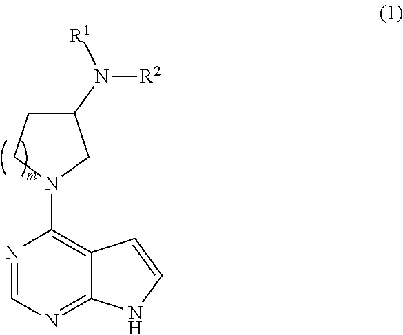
C1(N([R2])[R1])CCN(C2=C3C(=NC=N2)NC=C3)C1
